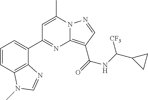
C1=C(C)N2C(=C(C(=O)NC(C3CC3)[CF3])C=N2)N=C1C1=CC=CC2=C1N=CN2C
